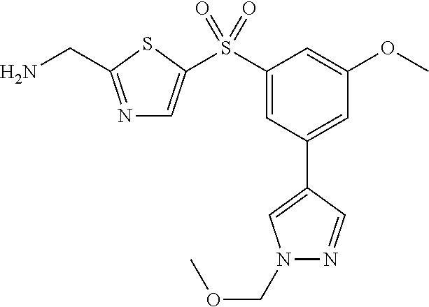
N1=C(CN)SC(S(C2=CC(C3=CN(COC)N=C3)=CC(OC)=C2)(=O)=O)=C1
